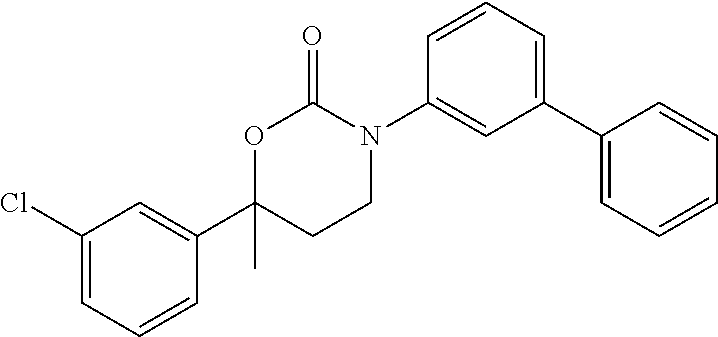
C1(Cl)=CC=CC(C2(C)CCN(C3=CC(C4=CC=CC=C4)=CC=C3)C(=O)O2)=C1
